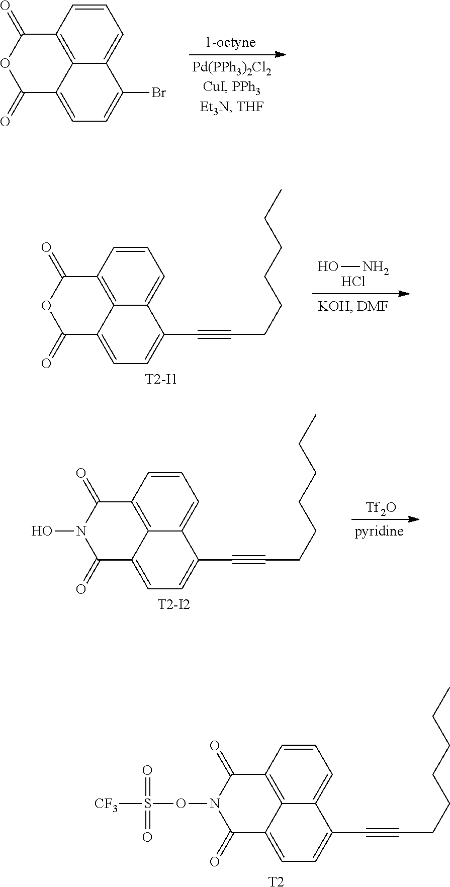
C12=C3C(=CC=C(Br)C3=CC=C1)C(=O)OC2=O.C12=C3C(=CC=C(C#CCCCCCC)C3=CC=C1)C(=O)N(OS([CF3])(=O)=O)C2=O.[T2].ON.Cl.C12=C3C(=CC=C(C#CCCCCCC)C3=CC=C1)C(=O)OC2=O.[T2-I1].[Tf2O].C12=C3C(=CC=C(C#CCCCCCC)C3=CC=C1)C(=O)N(O)C2=O.[T2-I2]
